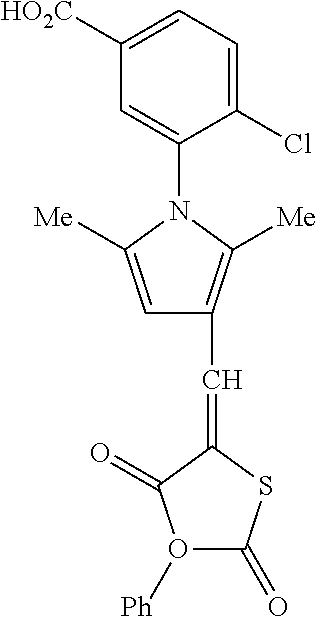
C1([HO2C])=CC=C(Cl)C(N2C([Me])=CC(C=C3SC(=O)O([Ph])C3=O)=C2[Me])=C1
